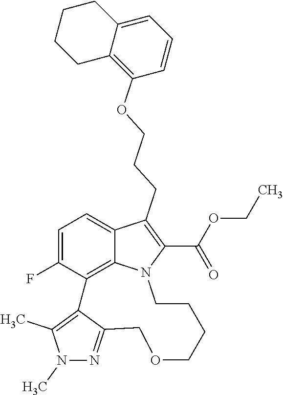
C12=C(OCCCC3=C(C(OCC)=O)N4C5=C(C(F)=CC=C53)C3=C(C)N(C)N=C3COCCCC4)C=CC=C1CCCC2
